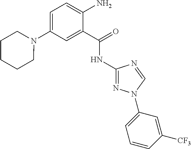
C1(NC(C2=CC(N3CCCCC3)=CC=C2N)=O)=NN(C2=CC=CC([CF3])=C2)C=N1
